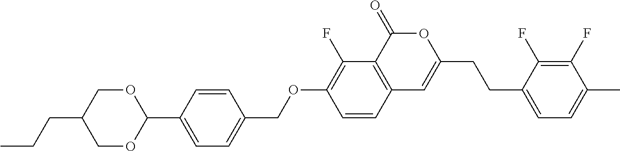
C12=C(C(=O)OC(CCC3=CC=C(C)C(F)=C3F)=C1)C(F)=C(OCC1=CC=C(C3OCC(CCC)CO3)C=C1)C=C2
